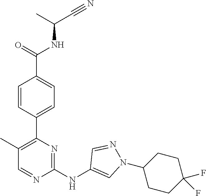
C(C(NC(C1=CC=C(C2=C(C)C=NC(NC3=CN(C4CCC(F)(F)CC4)N=C3)=N2)C=C1)=O)C)#N
